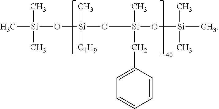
C[Si](O[Si](O[Si](O[Si](C)(C)C)(C)CC1=CC=CC=C1)(C)[C4H9])(C)C
